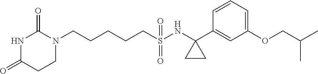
N1(CCCCCS(NC2(C3=CC(OCC(C)C)=CC=C3)CC2)(=O)=O)C(=O)NC(=O)CC1
